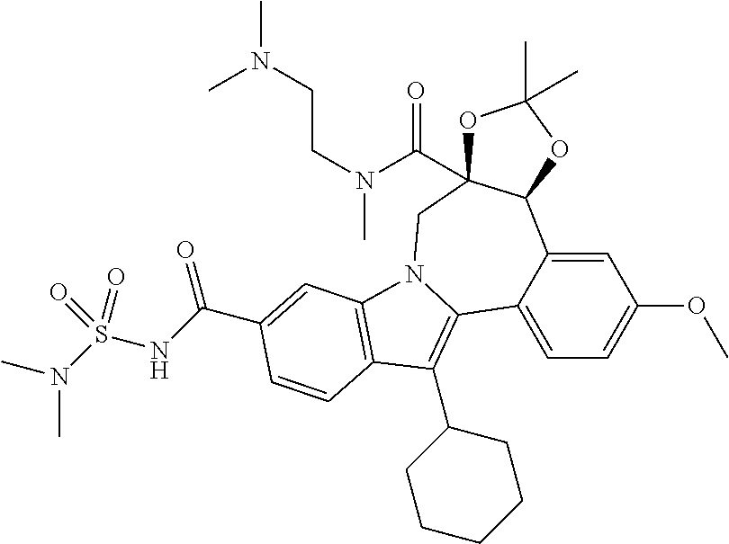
C1=C2C(=CC=C1OC)C1=C(C3CCCCC3)C3=C(N1CC1(C(N(CCN(C)C)C)=O)C2OC(C)(C)O1)C=C(C(NS(N(C)C)(=O)=O)=O)C=C3
